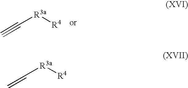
C#C[R3a][R4].C=C[R3a][R4]
